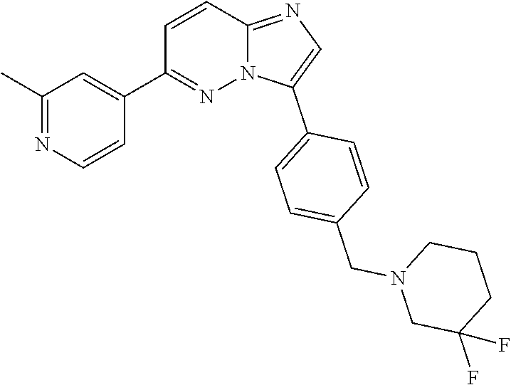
C1=C(C2=CC=C(CN3CC(F)(F)CCC3)C=C2)N2C(=N1)C=CC(C1=CC(C)=NC=C1)=N2
